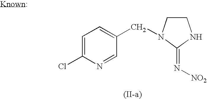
C1CN(CC2=CC=C(Cl)N=C2)C(=N[NO2])N1
